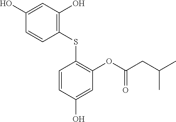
C1=C(O)C=CC(SC2=C(OC(CC(C)C)=O)C=C(O)C=C2)=C1O
